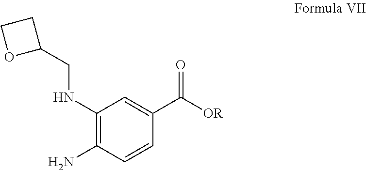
C1(NCC2CCO2)=C(N)C=CC(C(=O)[OR])=C1
